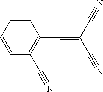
C1=CC(C=C(C#N)C#N)=C(C#N)C=C1
